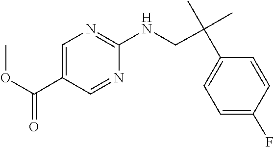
C1=C(C(CNC2=NC=C(C(=O)OC)C=N2)(C)C)C=CC(F)=C1
